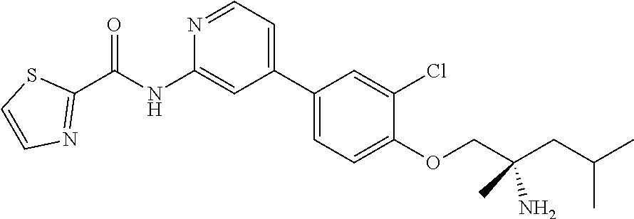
C1(C2=CC=NC(NC(C3=NC=CS3)=O)=C2)=CC=C(OCC(CC(C)C)(C)N)C(Cl)=C1
